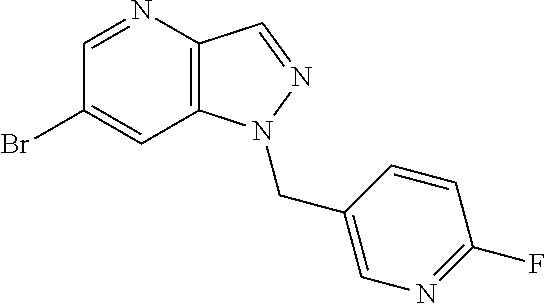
C1(Br)=CC2=C(C=NN2CC2=CN=C(F)C=C2)N=C1
